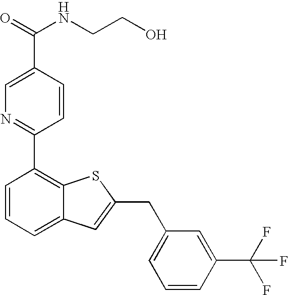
C1=C(C(=O)NCCO)C=CC(C2=C3C(=CC=C2)C=C(CC2=CC=CC(C(F)(F)F)=C2)S3)=N1
